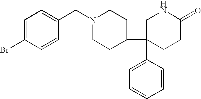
C1=C(Br)C=CC(CN2CCC(C3(C4=CC=CC=C4)CCC(=O)NC3)CC2)=C1
